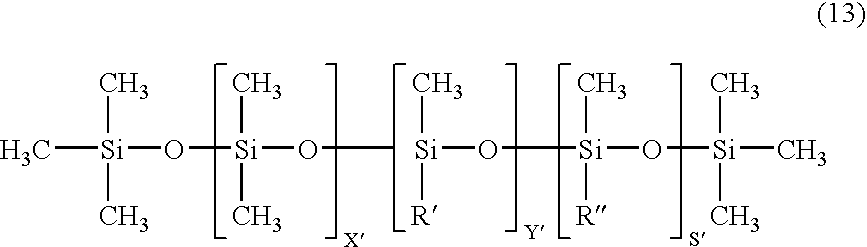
C[Si](O[Si](OC)(C)C)(C)C.[Si](O[Si](O[Si](C)(C)C)(C)[R])(C)[R]
